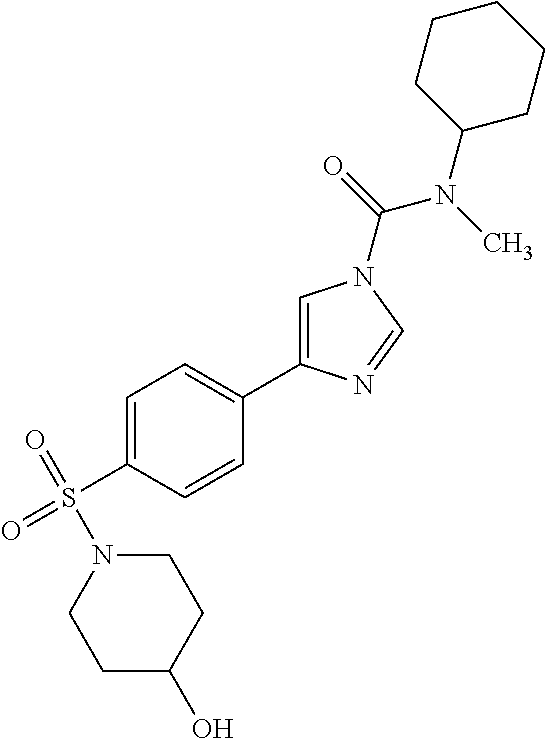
C1C(O)CCN(S(=O)(C2=CC=C(C3=CN(C(=O)N(C)C4CCCCC4)C=N3)C=C2)=O)C1
